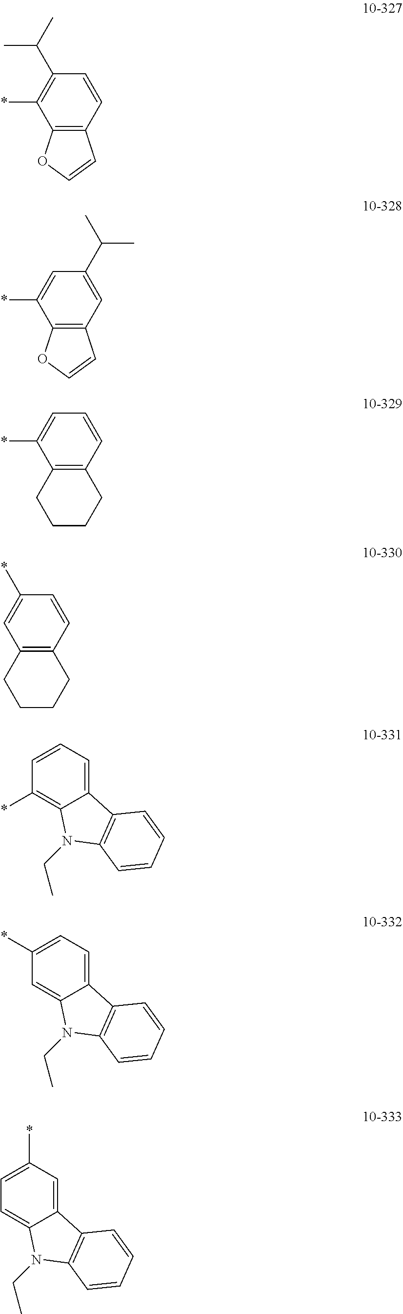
C12=C(C=CC(C(C)C)=C1*)C=CO2.C12=C(C=C(C(C)C)C=C1*)C=CO2.C12=C(C=CC=C1*)CCCC2.C12=C(C=CC(*)=C1)CCCC2.C12=CC=CC(*)=C1N(CC)C1=C2C=CC=C1.C12=CC=C(*)C=C1N(CC)C1=C2C=CC=C1.C12=CC(*)=CC=C1N(CC)C1=C2C=CC=C1
